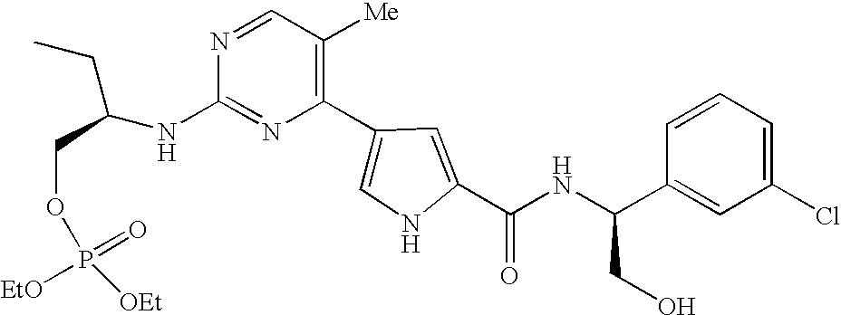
N1=C(NC(CC)COP([OEt])(=O)[EtO])N=CC([Me])=C1C1=CNC(C(NC(C2=CC(Cl)=CC=C2)CO)=O)=C1
